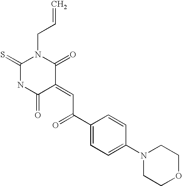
C(N1C(=S)NC(=O)C(=CC(=O)C2=CC=C(N3CCOCC3)C=C2)C1=O)C=C
